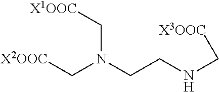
C(N(CCNC[X3OOC])C[X1OOC])[X2OOC]
